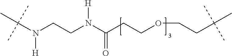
C(N(CCN(C(CCOCCC(C)(C)C)=O)[H])[H])(C)(C)C
